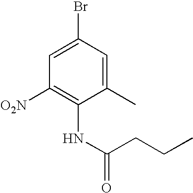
C1=C(C)C(NC(=O)CCC)=C([O2N])C=C1Br
